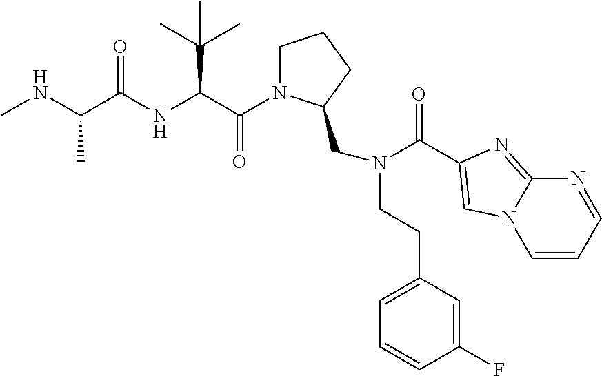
CNC(C(NC(C(=O)N1CCCC1CN(CCC1=CC=CC(F)=C1)C(=O)C1=CN2C=CC=NC2=N1)C(C)(C)C)=O)C
